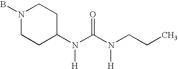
BN1CCC(N(C(N(CCC)[H])=O)[H])CC1
